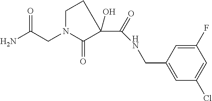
C1(F)=CC(CNC(=O)C2(O)C(=O)N(CC(N)=O)CC2)=CC(Cl)=C1
